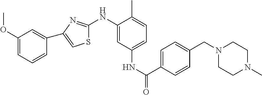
N(C1=CC(NC(=O)C2=CC=C(CN3CCN(C)CC3)C=C2)=CC=C1C)C1=NC(C2=CC(OC)=CC=C2)=CS1
